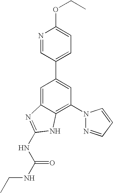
C1=C2C(=C(N3N=CC=C3)C=C1C1=CC=C(OCC)N=C1)NC(NC(=O)NCC)=N2
